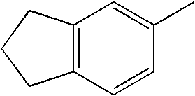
C12=C(C=CC(C)=C1)CCC2
